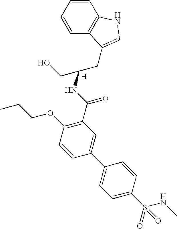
CCCOC1=C(C(NC(CC2=CNC3=C2C=CC=C3)CO)=O)C=C(C2=CC=C(S(NC)(=O)=O)C=C2)C=C1.[H]
